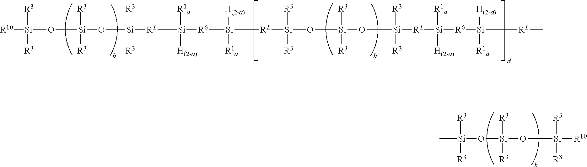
[Si](O[Si](O[Si]([R10])([R3])[R3])([R3])[R3])([R3])([R3])C.O([Si](O[Si]([RL][Si]([R6][Si]([RL][Si](O[Si](O[Si]([RL][Si]([R6][Si]([RL]C)([H(2-a)])[R1a])([R1a])[H(2-a)])([R3])[R3])([R3])[R3])([R3])[R3])([H(2-a)])[R1a])([R1a])[H(2-a)])([R3])[R3])([R3])[R3])[Si]([R10])([R3])[R3]
